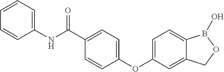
C1=C(C(NC2=CC=CC=C2)=O)C=CC(OC2=CC=C3C(=C2)COB3O)=C1
